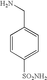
C1=CC([SO2NH2])=CC=C1CN
